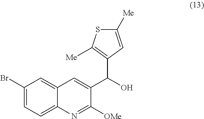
C12=CC(Br)=CC=C1N=C([OMe])C(C(C1=C([Me])SC([Me])=C1)O)=C2
